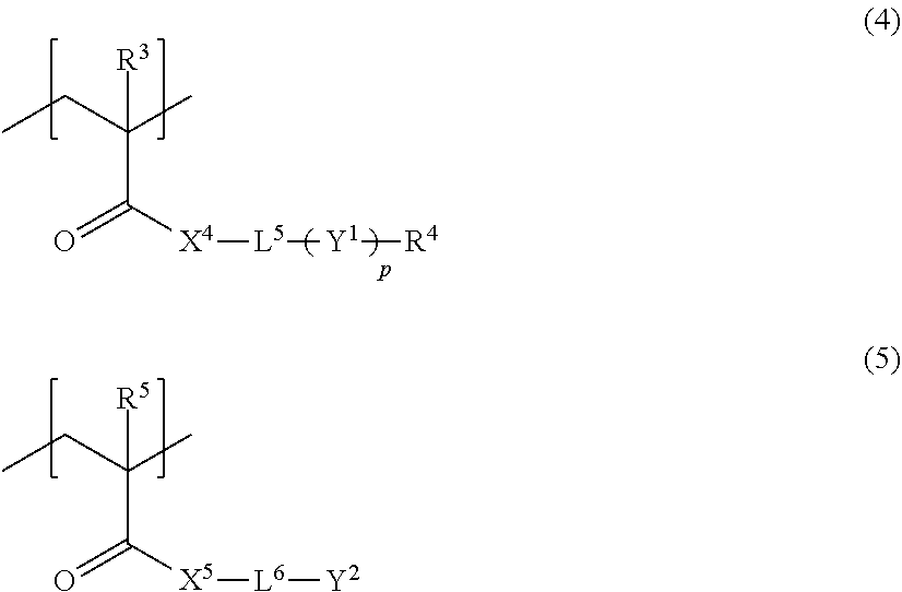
CCC(C)([R5])C([X5][L6][Y2])=O.CCC(C)([R3])C([X4][L5][Y1][R4])=O
